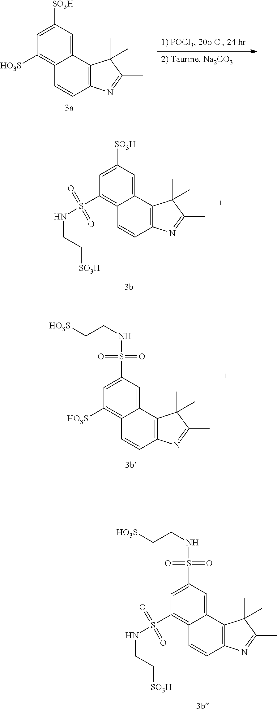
C1([SO3H])=CC([HO3S])=C2C(=C1)C1=C(C=C2)N=C(C)C1(C)C.C1([SO3H])=CC(S(NCC[SO3H])(=O)=O)=C2C(=C1)C1=C(C=C2)N=C(C)C1(C)C.C1(S(NCC[HO3S])(=O)=O)=CC([HO3S])=C2C(=C1)C1=C(C=C2)N=C(C)C1(C)C.C1(S(NCC[HO3S])(=O)=O)=CC(S(NCC[SO3H])(=O)=O)=C2C(=C1)C1=C(C=C2)N=C(C)C1(C)C
